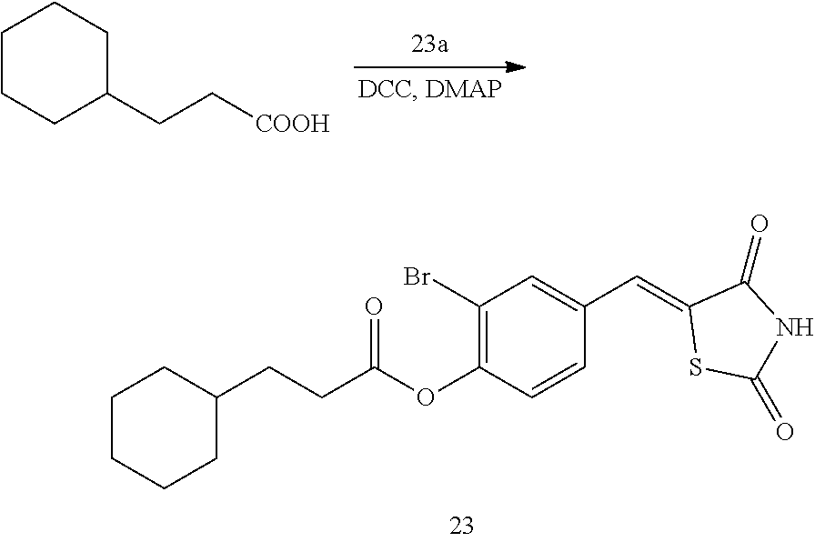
C1CCC(CC[COOH])CC1.C1(Br)=C(OC(CCC2CCCCC2)=O)C=CC(C=C2SC(=O)NC2=O)=C1
